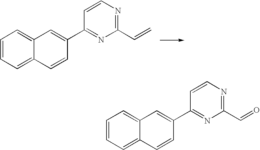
C1=CC=C2C(=C1)C=C(C1=NC(C=C)=NC=C1)C=C2.C1=CC=C2C(=C1)C=C(C1=NC(C=O)=NC=C1)C=C2
